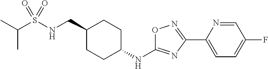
CC(S(NCC1CCC(NC2=NC(C3=CC=C(F)C=N3)=NO2)CC1)(=O)=O)C
